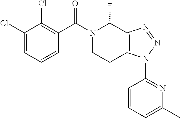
C1(Cl)=CC=CC(C(N2C(C)C3=C(CC2)N(C2=NC(C)=CC=C2)N=N3)=O)=C1Cl
